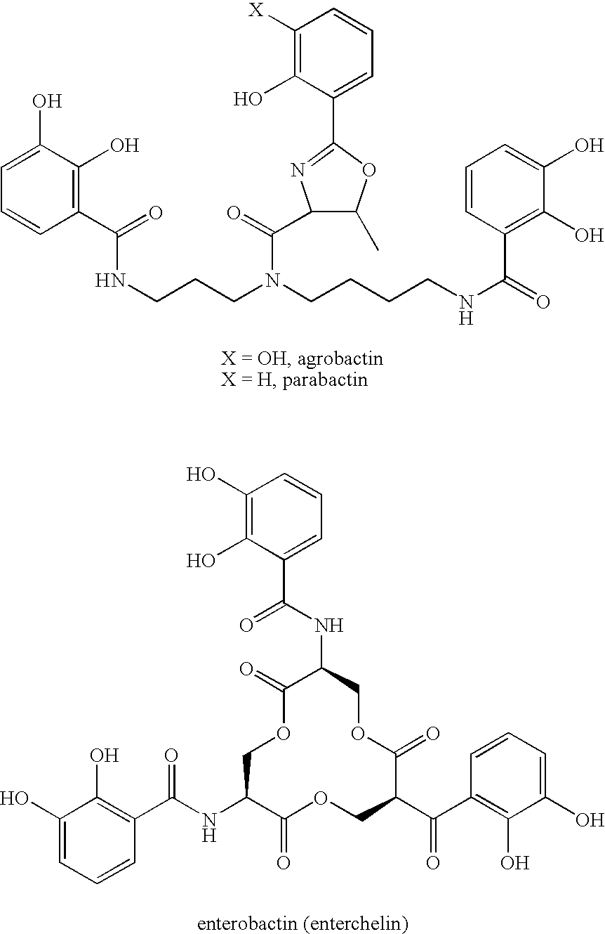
C1([X])=C(O)C(C2=NC(C(=O)N(CCCCNC(=O)C3=C(O)C(O)=CC=C3)CCCNC(C3=C(O)C(O)=CC=C3)=O)C(C)O2)=CC=C1.C1(O)=C(O)C(C(NC2C(=O)OCC(NC(C3=C(O)C(O)=CC=C3)=O)C(=O)OCC(C(C3=C(O)C(O)=CC=C3)=O)C(=O)OC2)=O)=CC=C1
